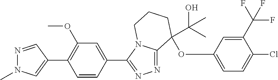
N1=CC(C2=C(OC)C=C(C3=NN=C4N3CCCC4(OC3=CC=C(Cl)C(C(F)(F)F)=C3)C(C)(O)C)C=C2)=CN1C
